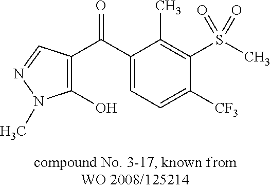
C1=C(C(=O)C2=C(O)N(C)N=C2)C(C)=C(S(C)(=O)=O)C([CF3])=C1
